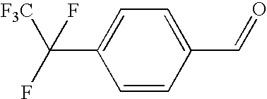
C1=CC(C=O)=CC=C1C(F)([F3C])F
